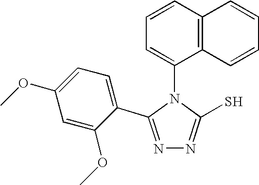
N1=C(C2=CC=C(OC)C=C2OC)N(C2=CC=CC3=C2C=CC=C3)C(S)=N1
